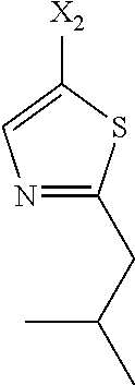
N1=C(CC(C)C)SC([X2])=C1
